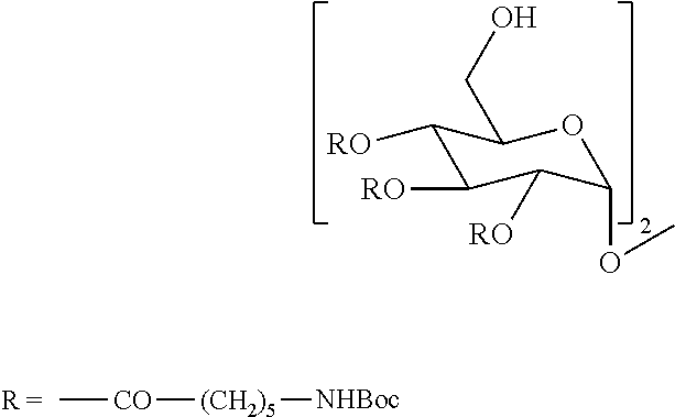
C1([RO])C([RO])C([RO])C(OC)OC1CO.C[CO][(CH2)5][NHBoc]
